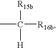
CC([R15b])([R16b])[H]
